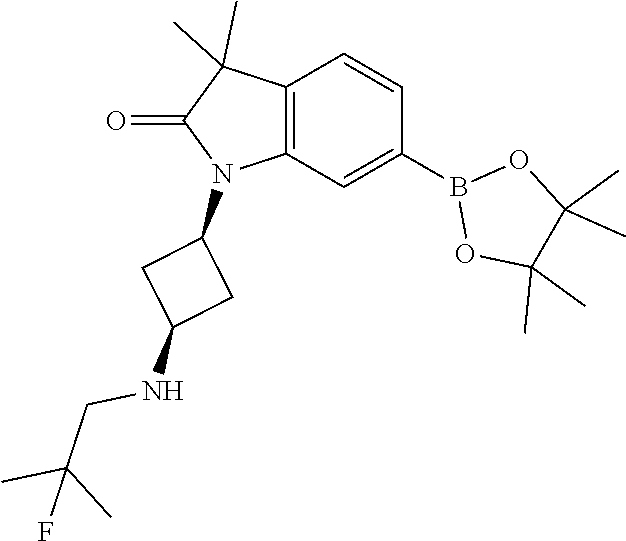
C12=C(C=C(B3OC(C)(C)C(C)(C)O3)C=C1)N(C1CC(NCC(C)(C)F)C1)C(=O)C2(C)C
